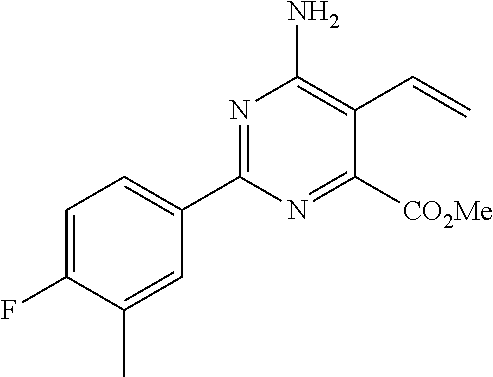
C1(C2=NC(N)=C(C=C)C([CO2Me])=N2)=CC=C(F)C(C)=C1
